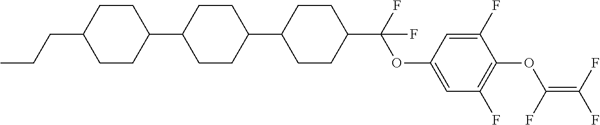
C1(C2CCC(C(OC3=CC(F)=C(OC(=C(F)F)F)C(F)=C3)(F)F)CC2)CCC(C2CCC(CCC)CC2)CC1
